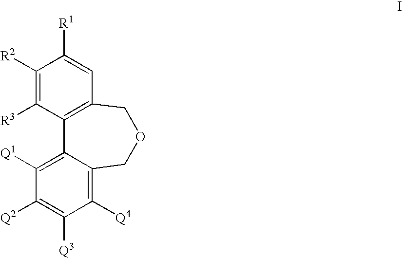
C1([R2])=C([R3])C2=C(C=C1[R1])COCC1=C([Q4])C([Q3])=C([Q2])C([Q1])=C21
